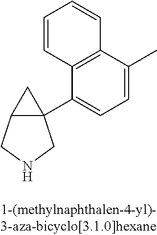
C12C(C3=CC=C(C)C4=C3C=CC=C4)(C1)CNC2
